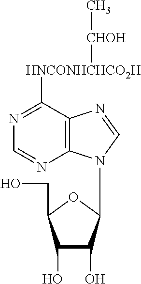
C1(O)C(O)C(N2C3=C(N=C2)C([HNCONHCHCO2H][CHOH]C)=NC=N3)OC1CO
